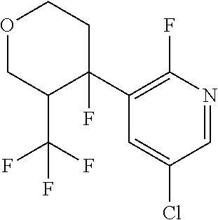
C1=C(Cl)C=NC(F)=C1C1(F)C(C(F)(F)F)COCC1
